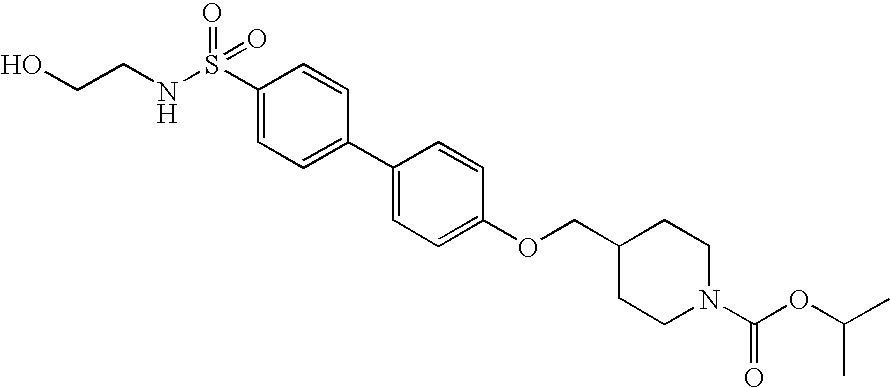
S(C1=CC=C(C2=CC=C(OCC3CCN(C(OC(C)C)=O)CC3)C=C2)C=C1)(NCCO)(=O)=O
